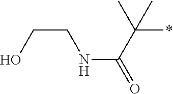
OCCNC(=O)C(*)(C)C
